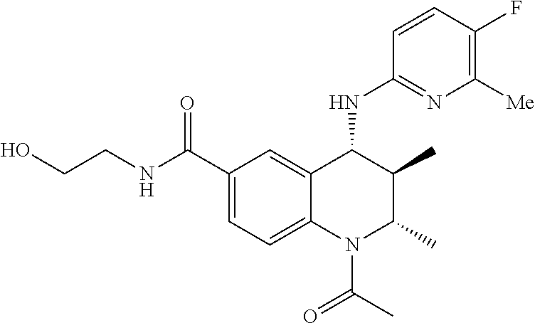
C1(C(NCCO)=O)=CC=C2C(=C1)C(NC1=NC([Me])=C(F)C=C1)C(C)C(C)N2C(C)=O
